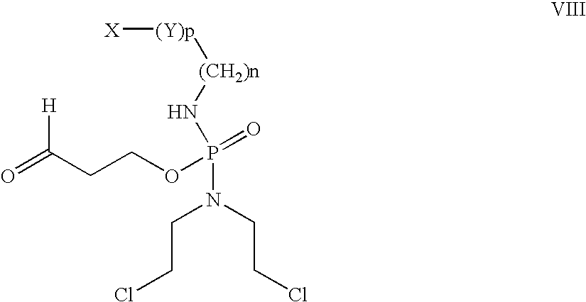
C(CCl)N(CCCl)P(=O)(OCCC(=O)[H])N[(CH2)n][(Y)p][X]
